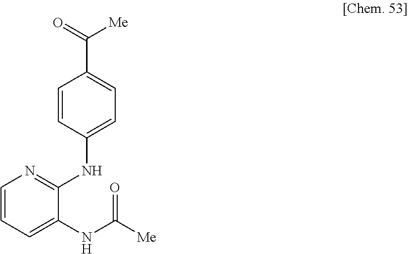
C1=CC(NC2=NC=CC=C2NC([Me])=O)=CC=C1C(=O)[Me]
